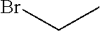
BrCC
